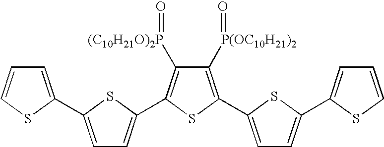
C1([P(OC10H21)2]=O)=C(C2=CC=C(C3=CC=CS3)S2)SC(C2=CC=C(C3=CC=CS3)S2)=C1[(C10H21O)2P]=O
